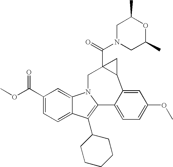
N1(C(=O)C23C(C4=CC(OC)=CC=C4C4=C(C5CCCCC5)C5=CC=C(C(=O)OC)C=C5N4C2)C3)CC(C)OC(C)C1
